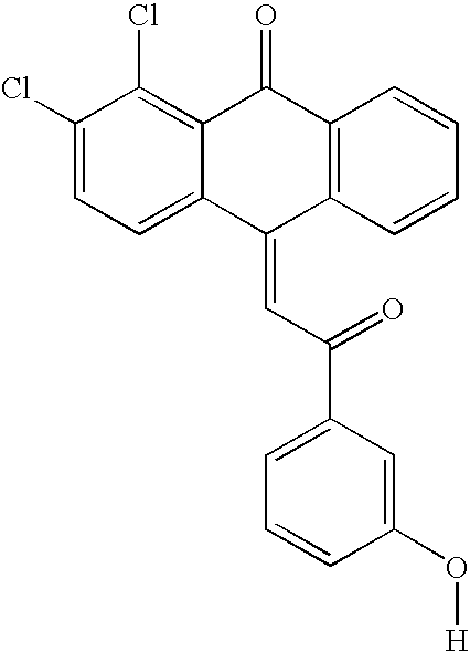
C1(Cl)=CC=C2C(=C1Cl)C(=O)C1=C(C2=CC(=O)C2=CC=CC(O[H])=C2)C=CC=C1
